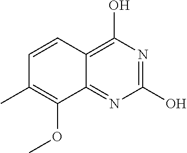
C1=CC(C)=C(OC)C2=NC(O)=NC(O)=C12
